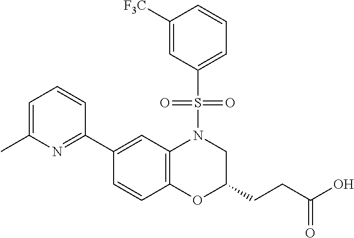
C1(C2=NC(C)=CC=C2)=CC2=C(C=C1)OC(CCC(O)=O)CN2S(C1=CC=CC([F3C])=C1)(=O)=O
